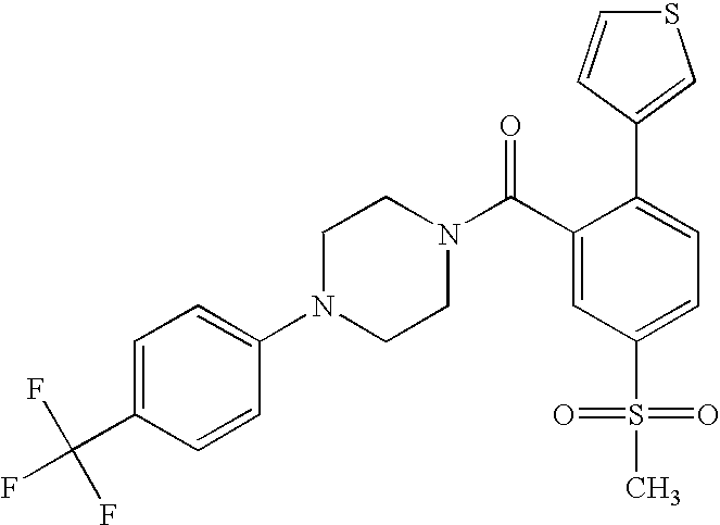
FC(C1=CC=C(N2CCN(C(C3=CC(S(=O)(=O)C)=CC=C3C3=CSC=C3)=O)CC2)C=C1)(F)F
